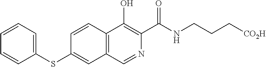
C1=C(SC2=CC3=C(C=C2)C(O)=C(C(NCCC[CO2H])=O)N=C3)C=CC=C1
